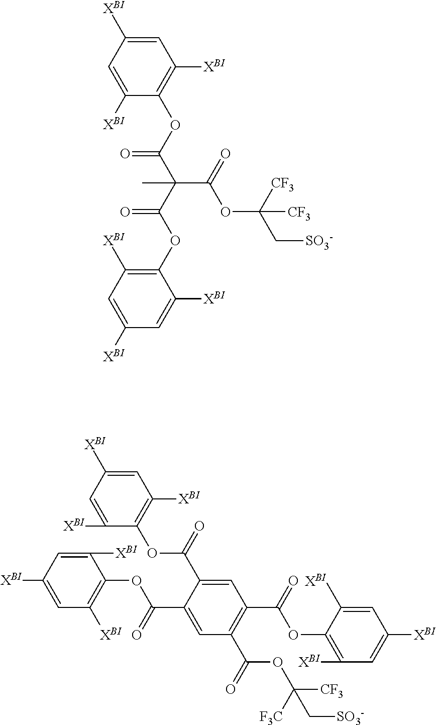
C1=C([XBI])C=C([XBI])C(OC(=O)C(C(=O)OC2=C([XBI])C=C([XBI])C=C2[XBI])(C)C(=O)OC(C[SO3-])([CF3])[CF3])=C1[XBI].C1=C([XBI])C=C([XBI])C(OC(=O)C2=CC(C(OC3=C([XBI])C=C([XBI])C=C3[XBI])=O)=C(C(OC([CF3])(C[SO3-])[F3C])=O)C=C2C(OC2=C([XBI])C=C([XBI])C=C2[XBI])=O)=C1[XBI]
